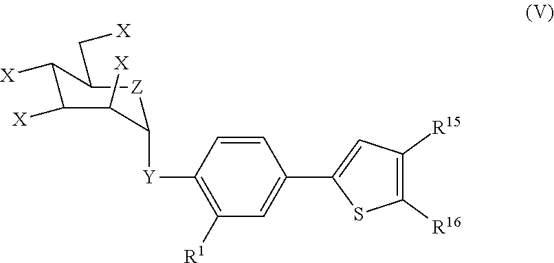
C1([Y]C2[Z]C(C[X])C([X])C([X])C2[X])=C([R1])C=C(C2=CC([R15])=C([R16])S2)C=C1
